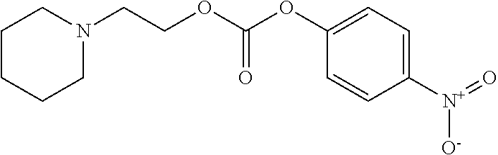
C1CCCN(CCOC(OC2=CC=C([N+]([O-])=O)C=C2)=O)C1
